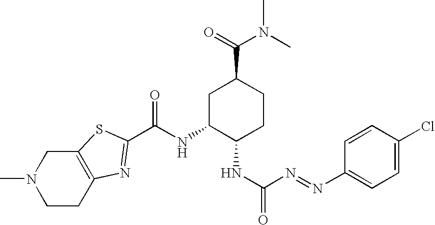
C(NC1C(NC(=O)N=NC2=CC=C(Cl)C=C2)CCC(C(=O)N(C)C)C1)(=O)C1=NC2=C(S1)CN(C)CC2
